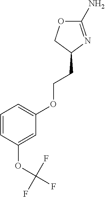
C1(N)=NC(CCOC2=CC=CC(OC(F)(F)F)=C2)CO1
